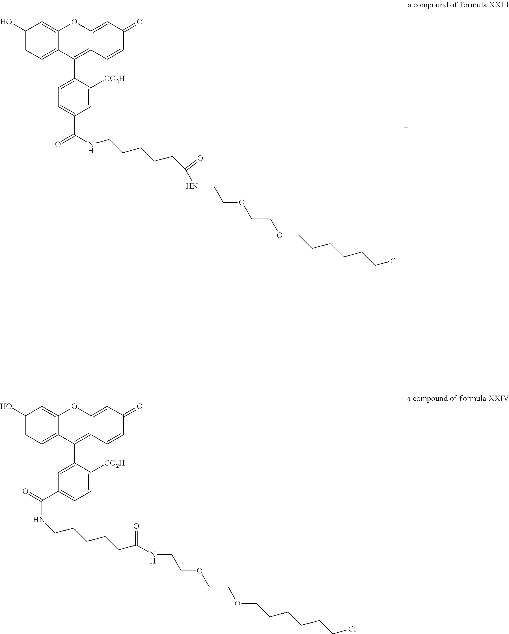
C1(O)=CC=C2C(=C1)OC1=CC(=O)C=CC1=C2C1=CC=C(C(=O)NCCCCCC(NCCOCCOCCCCCCCl)=O)C=C1[CO2H].C1(O)=CC=C2C(=C1)OC1=CC(=O)C=CC1=C2C1=CC(C(=O)NCCCCCC(=O)NCCOCCOCCCCCCCl)=CC=C1[CO2H]
